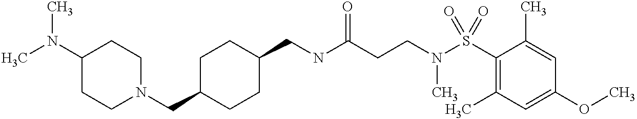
C1(N(C)C)CCN(CC2CCC(CNC(CCN(S(C3=C(C)C=C(OC)C=C3C)(=O)=O)C)=O)CC2)CC1
